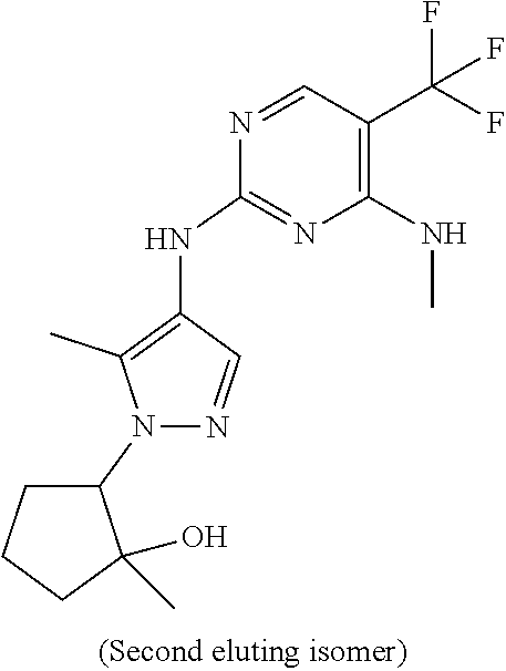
N1=CC(C(F)(F)F)=C(NC)N=C1NC1=C(C)N(C2CCCC2(O)C)N=C1
